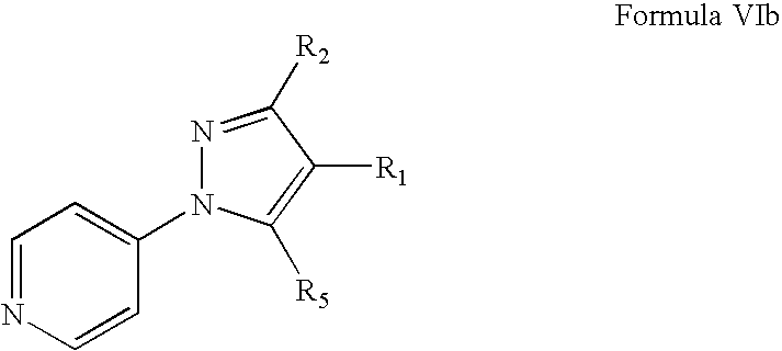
C1=NC=CC(N2N=C([R2])C([R1])=C2[R5])=C1
